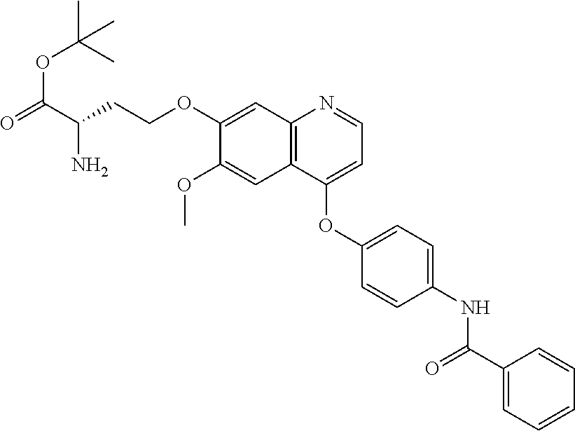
C12=C(C(OC3=CC=C(NC(=O)C4=CC=CC=C4)C=C3)=CC=N1)C=C(OC)C(OCCC(N)C(=O)OC(C)(C)C)=C2
